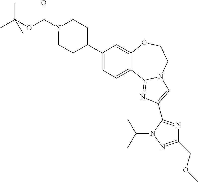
C12=CC(C3CCN(C(OC(C)(C)C)=O)CC3)=CC=C1C1=NC(C3=NC(COC)=NN3C(C)C)=CN1CCO2
